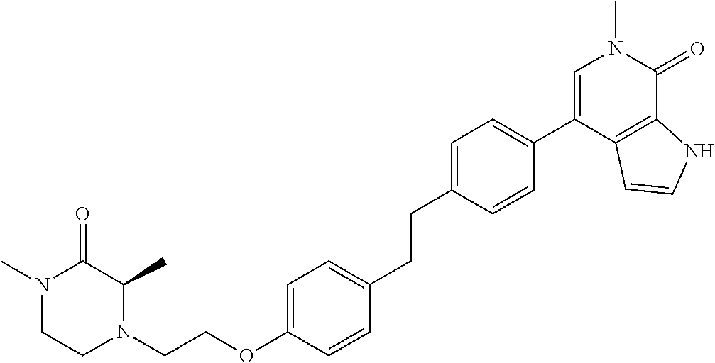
C(OC1=CC=C(CCC2=CC=C(C3=CN(C)C(=O)C4=C3C=CN4)C=C2)C=C1)CN1C(C)C(=O)N(C)CC1
